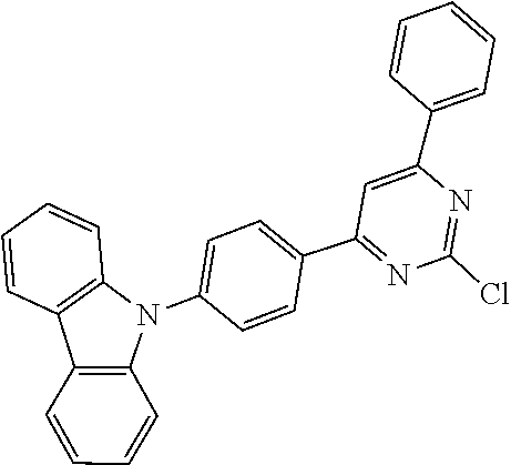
C1=CC2=C(C=C1)C1=C(N2C2=CC=C(C3=NC(Cl)=NC(C4=CC=CC=C4)=C3)C=C2)C=CC=C1
